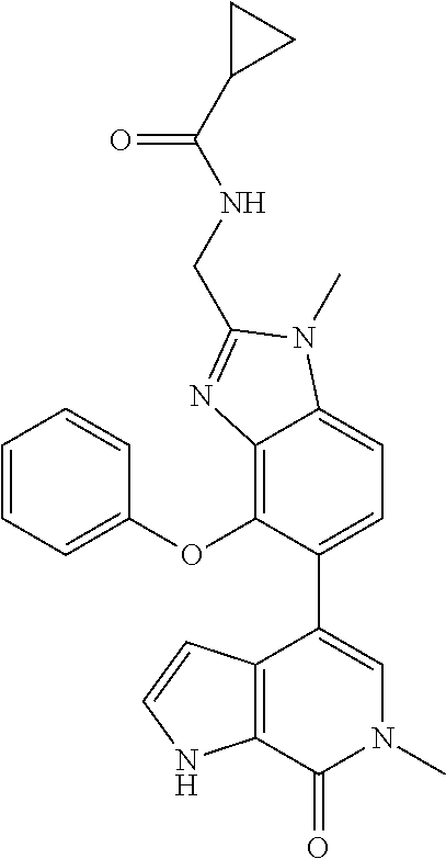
C12=C(C(=O)N(C)C=C1C1=CC=C3C(=C1OC1=CC=CC=C1)N=C(CNC(C1CC1)=O)N3C)NC=C2
